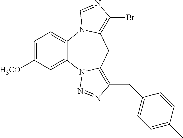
C12=CC=C([H3CO])C=C1N1C(=C(CC3=CC=C(C)C=C3)N=N1)CC1=C(Br)N=CN21
